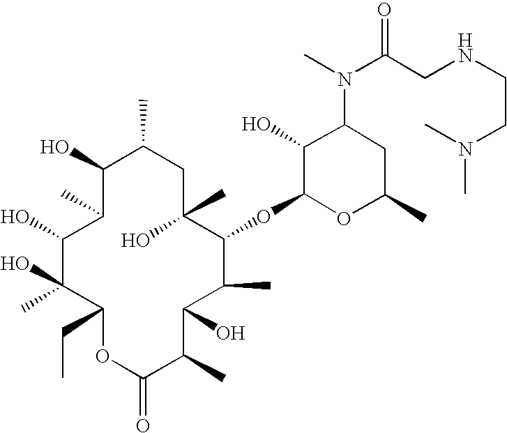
C1(O)C(C)C(O)C(O)(C)C(CC)OC(=O)C(C)C(O)C(C)C(OC2OC(C)CC(N(C)C(CNCCN(C)C)=O)C2O)C(C)(O)CC1C
